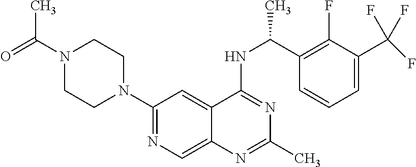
N1(C(=O)C)CCN(C2=NC=C3C(=C2)C(NC(C2=C(F)C(C(F)(F)F)=CC=C2)C)=NC(C)=N3)CC1
